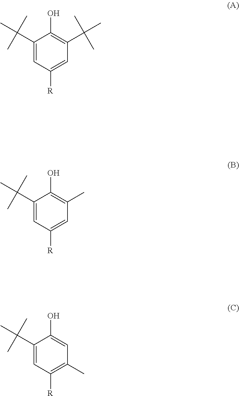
C1(C(C)(C)C)=CC([R])=CC(C(C)(C)C)=C1O.C1(C(C)(C)C)=CC([R])=CC(C)=C1O.C1(C(C)(C)C)=CC([R])=C(C)C=C1O
